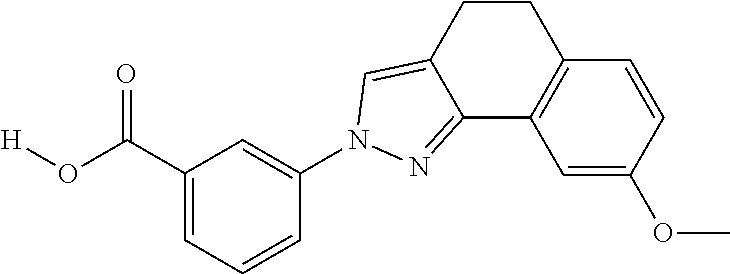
C1(N2C=C3CCC4=C(C=C(OC)C=C4)C3=N2)=CC(C(O[H])=O)=CC=C1
